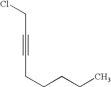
ClCC#CCCCCC
